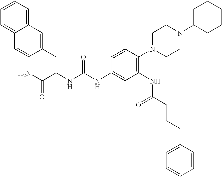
C12=CC=CC=C1C=CC(CC(C(=O)N)NC(=O)NC1=CC(NC(=O)CCCC3=CC=CC=C3)=C(N3CCN(C4CCCCC4)CC3)C=C1)=C2
